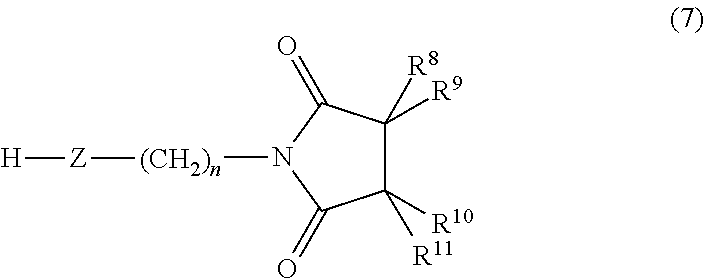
C1([R10])([R11])C([R9])([R8])C(=O)N([(CH2)n][Z][H])C1=O
